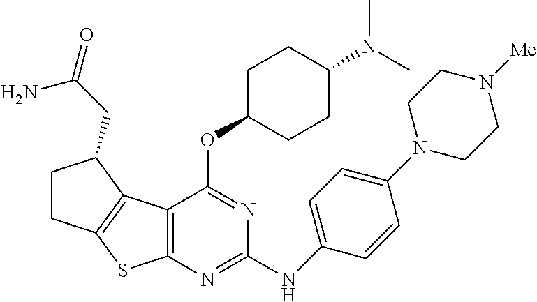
C1(N(C)C)CCC(OC2=NC(NC3=CC=C(N4CCN([Me])CC4)C=C3)=NC3=C2C2=C(S3)CCC2CC(=O)N)CC1
